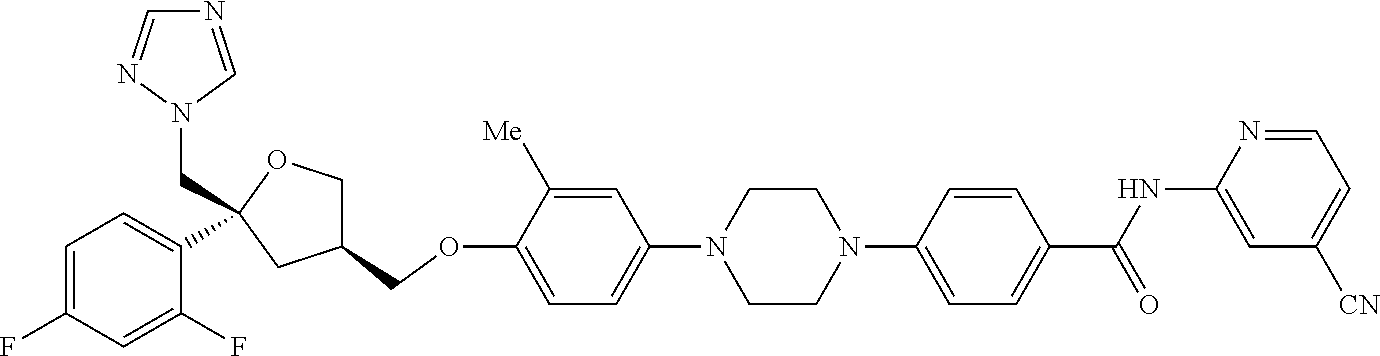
C1=C([Me])C(OCC2COC(CN3C=NC=N3)(C3=CC=C(F)C=C3F)C2)=CC=C1N1CCN(C2=CC=C(C(NC3=CC([CN])=CC=N3)=O)C=C2)CC1
